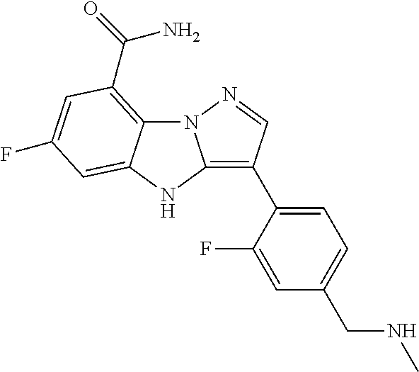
N12C3=C(C(=O)N)C=C(F)C=C3NC1=C(C1=CC=C(CNC)C=C1F)C=N2
